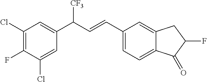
C1(Cl)=C(F)C(Cl)=CC(C(C=CC2=CC=C3C(=C2)CC(F)C3=O)[CF3])=C1
